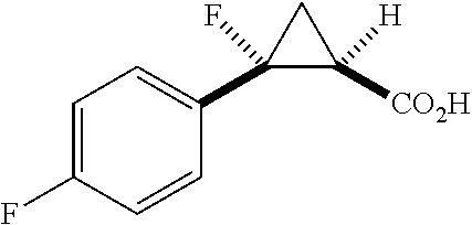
C1=C(F)C=CC(C2(F)C([CO2H])([H])C2)=C1
